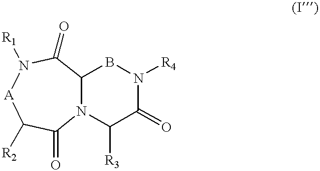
N12C(BN([R4])C(=O)C1[R3])C(=O)N([R1])[A]C([R2])C2=O
